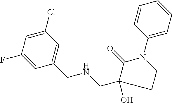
C1=C(Cl)C=C(CNCC2(O)C(=O)N(C3=CC=CC=C3)CC2)C=C1F
